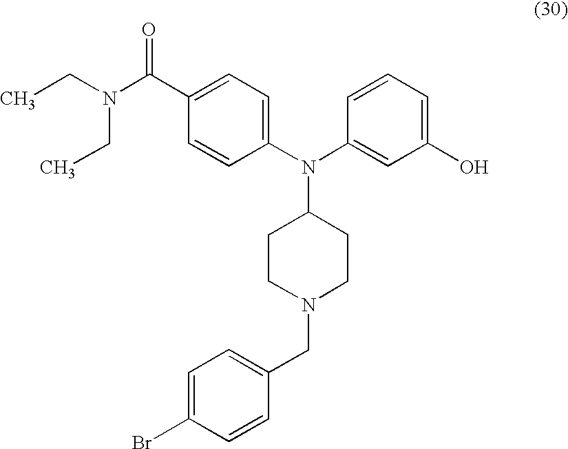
C1=CC(N(C2=CC(O)=CC=C2)C2CCN(CC3=CC=C(Br)C=C3)CC2)=CC=C1C(N(CC)CC)=O
